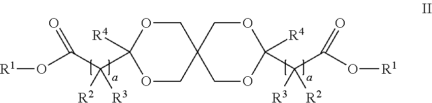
C1OC([R4])(C(C(O[R1])=O)([R3])[R2])OCC12COC([R4])(C(C(O[R1])=O)([R2])[R3])OC2
